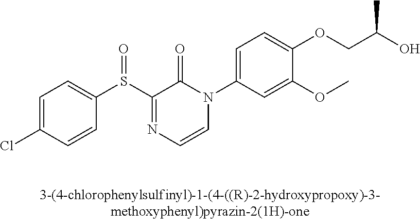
C1=C(Cl)C=CC(S(C2=NC=CN(C3=CC=C(OCC(O)C)C(OC)=C3)C2=O)=O)=C1
